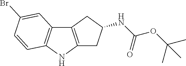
C12=C(NC3=C1C=C(Br)C=C3)CC(NC(OC(C)(C)C)=O)C2
